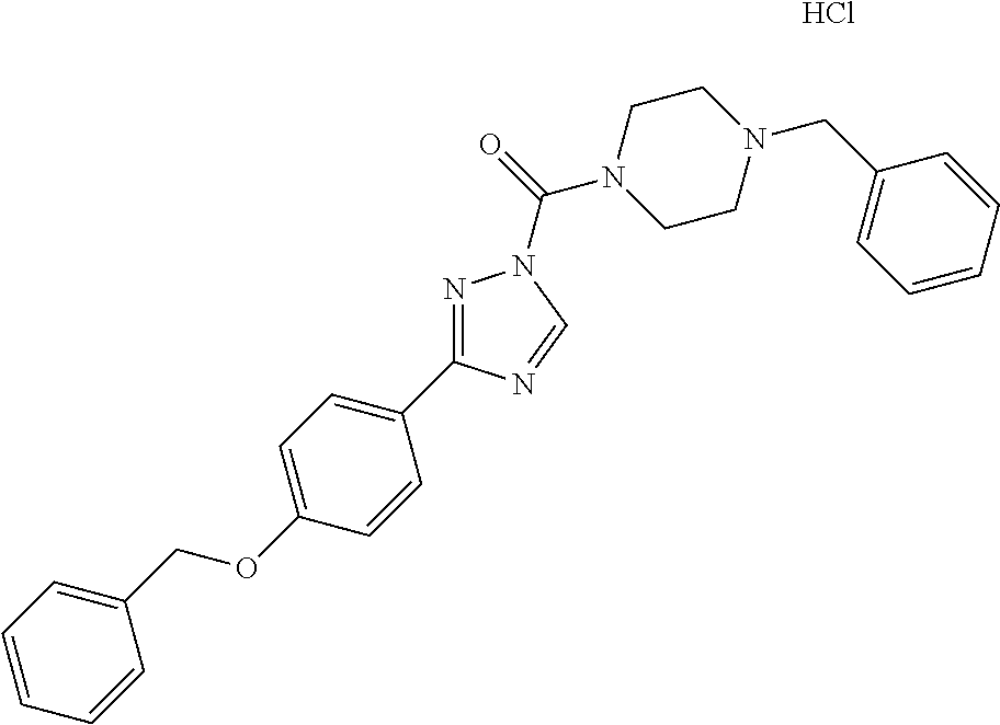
N1=C(C2=CC=C(OCC3=CC=CC=C3)C=C2)N=CN1C(N1CCN(CC2=CC=CC=C2)CC1)=O.Cl
